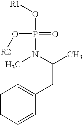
C1=CC=CC(CC(C)N(C)P(=O)(O[R2])O[R1])=C1
